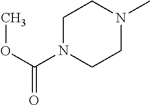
COC(=O)N1CCN(C)CC1
